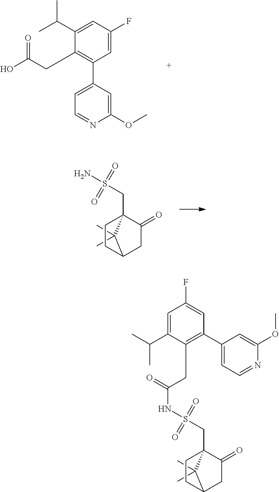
O(C)C1=CC(C2=C(CC(O)=O)C(C(C)C)=CC(F)=C2)=CC=N1.S(=O)(=O)(CC12C(=O)CC(C1(C)C)CC2)N.O=S(=O)(NC(=O)CC1=C(C2=CC=NC(OC)=C2)C=C(F)C=C1C(C)C)CC12C(=O)CC(C1(C)C)CC2
